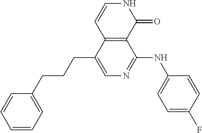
C1(CCCC2=CN=C(NC3=CC=C(F)C=C3)C3=C2C=CNC3=O)=CC=CC=C1
